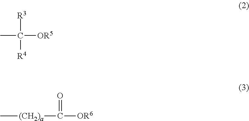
CC([OR5])([R3])[R4].C[(CH2)a]C([OR6])=O
